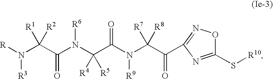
C(N(C(C(N(C(C(=O)C1=NOC(S[R10])=N1)([R7])[R8])[R9])=O)([R4])[R5])[R6])(C(N([R])[R3])([R1])[R2])=O
